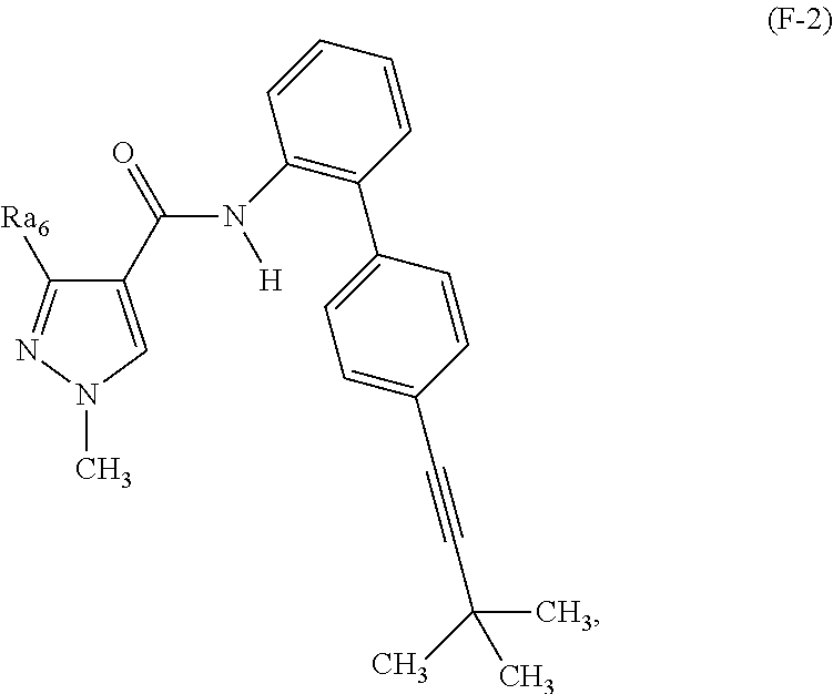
C1(C(=O)N(C2=C(C3=CC=C(C#CC(C)(C)C)C=C3)C=CC=C2)[H])=CN(C)N=C1[Ra6]
